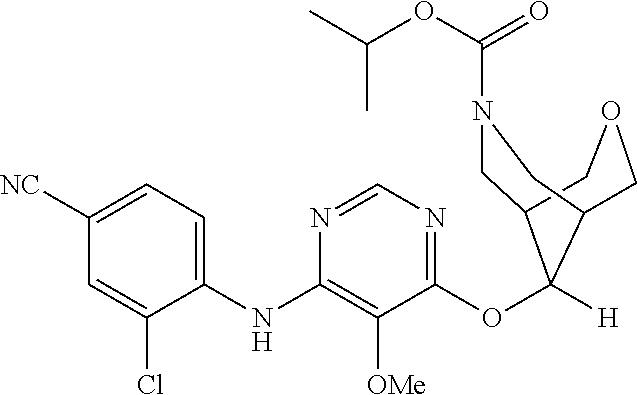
C1([NC])=CC=C(NC2=C([OMe])C(OC3([H])C4CN(C(OC(C)C)=O)CC3COC4)=NC=N2)C(Cl)=C1
